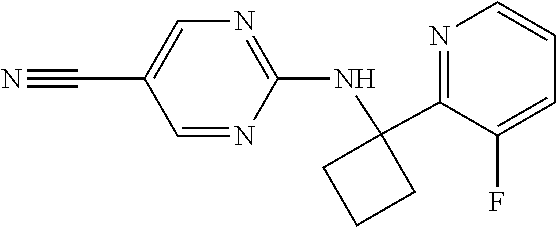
C1(C#N)=CN=C(NC2(C3=NC=CC=C3F)CCC2)N=C1
